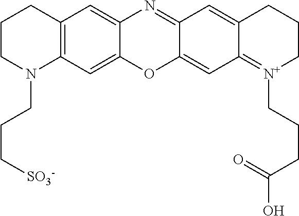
C12=C(C=C3C(=C1)N=C1C(=CC4=[N+](CCCC(O)=O)CCCC4=C1)O3)N(CCC[SO3-])CCC2
